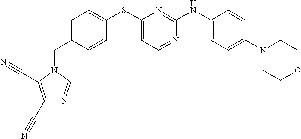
C1=C(CN2C(C#N)=C(C#N)N=C2)C=CC(SC2=CC=NC(NC3=CC=C(N4CCOCC4)C=C3)=N2)=C1
